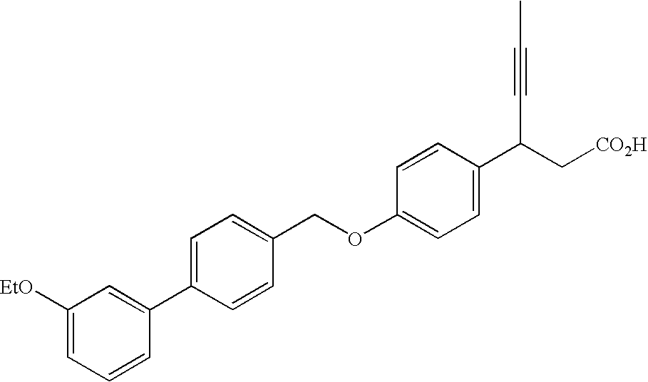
C1=C(C2=CC([EtO])=CC=C2)C=CC(COC2=CC=C(C(C#CC)C[CO2H])C=C2)=C1
